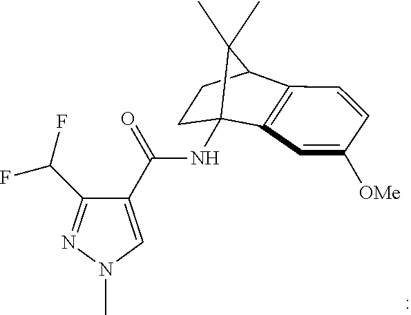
N(C12C3=C(C=CC([OMe])=C3)C(CC1)C2(C)C)C(=O)C1=CN(C)N=C1C(F)F
